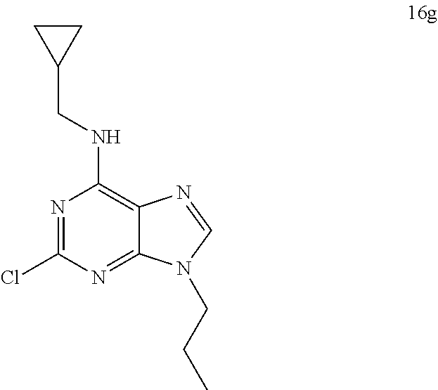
N1=C(Cl)N=C2C(=C1NCC1CC1)N=CN2CCC
